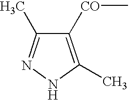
C1([CO]C)=C(C)NN=C1C
